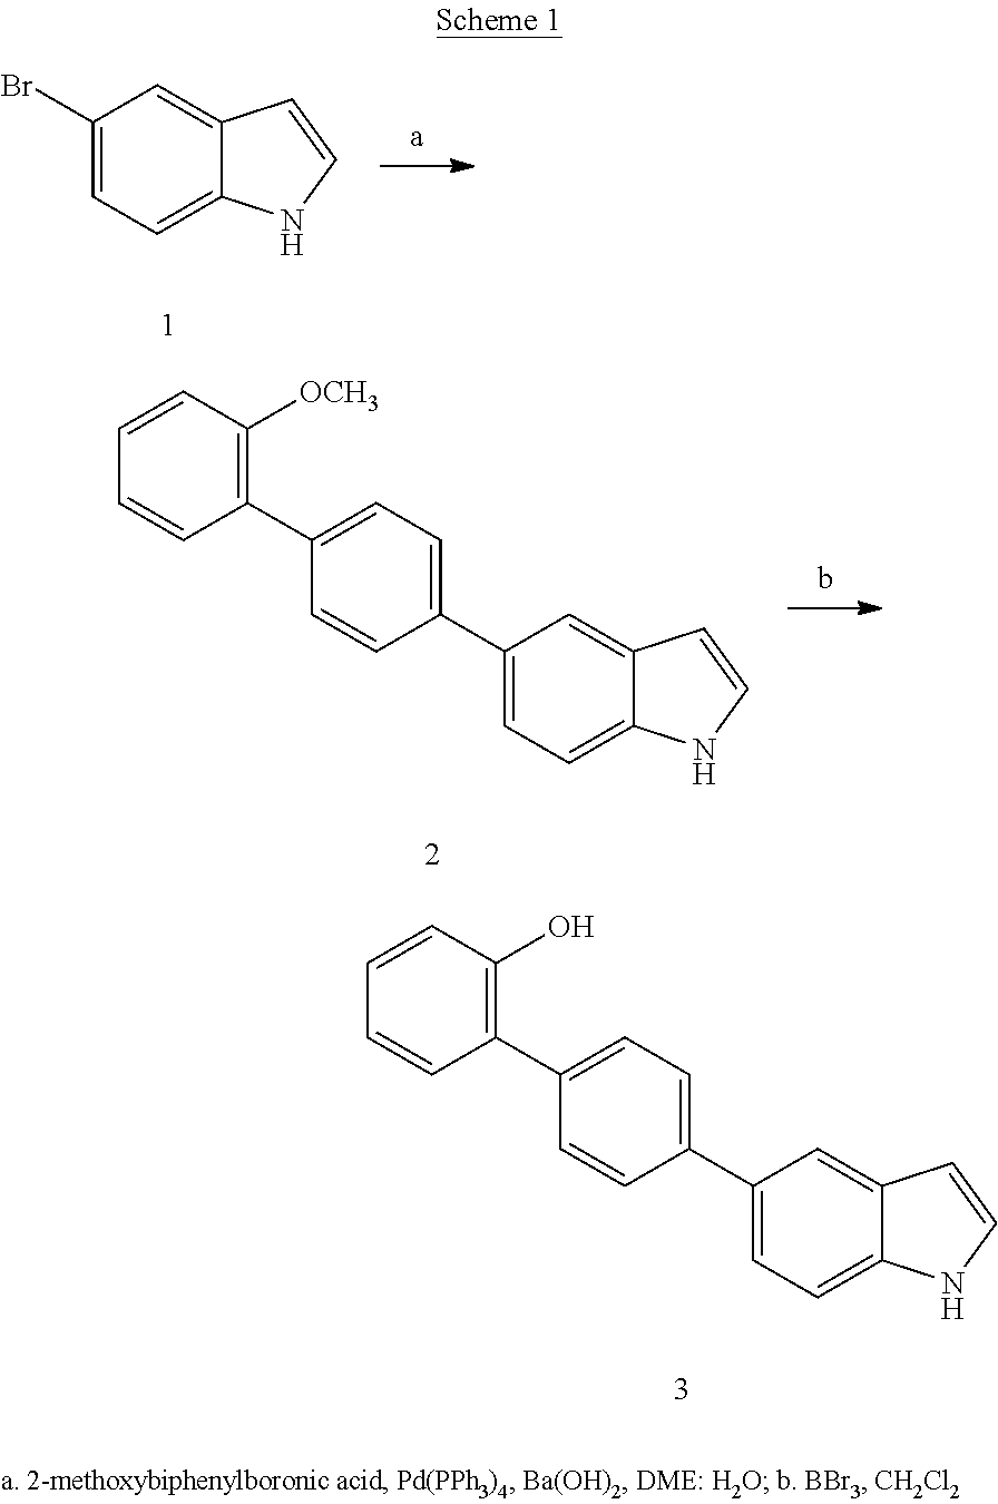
C1(Br)=CC=C2C(=C1)C=CN2.C1(C2=CC=C(C3=C([OCH3])C=CC=C3)C=C2)=CC=C2C(=C1)C=CN2.C1(C2=CC=C(C3=C(O)C=CC=C3)C=C2)=CC=C2C(=C1)C=CN2
